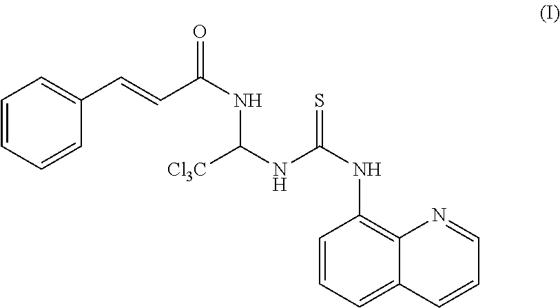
C1(NC(NC(NC(C=CC2=CC=CC=C2)=O)[Cl3C])=S)=C2C(=CC=C1)C=CC=N2
